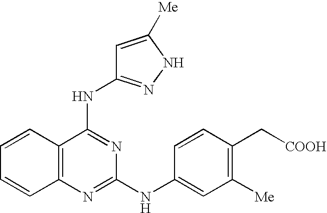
C1=CC2=C(C=C1)N=C(NC1=CC([Me])=C(C[COOH])C=C1)N=C2NC1=NNC([Me])=C1
